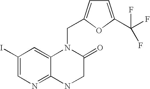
C1(I)=CN=C2C(=C1)N(CC1=CC=C(C(F)(F)F)O1)C(=O)CN2
